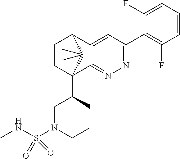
C1(F)=CC=CC(F)=C1C1=NN=C2C(=C1)C1CCC2(C2CN(S(NC)(=O)=O)CCC2)C1(C)C
